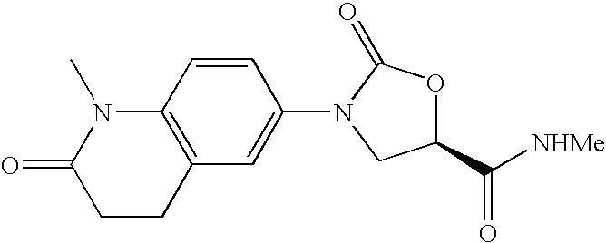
C1(=O)CCC2=C(N1C)C=CC(N1C(=O)OC(C([NHMe])=O)C1)=C2
